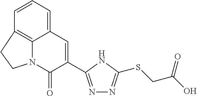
C12=C3C=CC=C1C=C(C1=NN=C(SCC(O)=O)N1)C(=O)N2CC3
